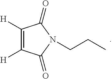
C1([H])=C([H])C(=O)N(CCC)C1=O
